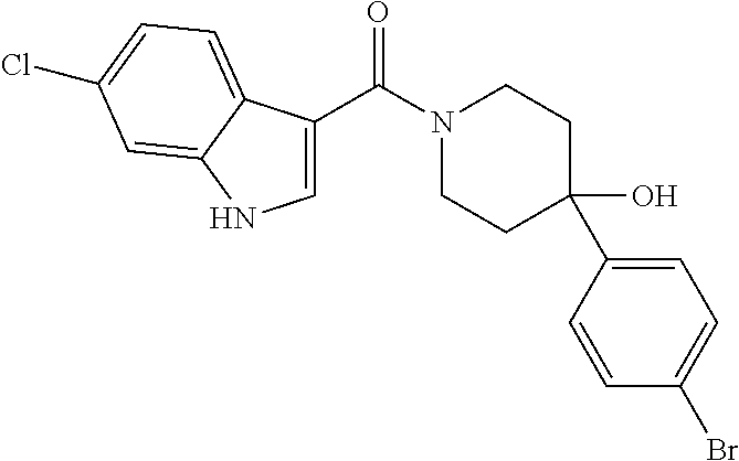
C1=C(C(N2CCC(O)(C3=CC=C(Br)C=C3)CC2)=O)C2=CC=C(Cl)C=C2N1
